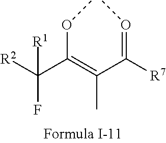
[R2]C(C(=C(C([R7])=OC)C)OC)([R1])F
